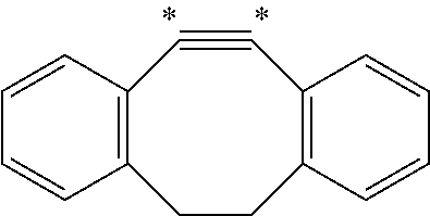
C1=CC2=C(C=C1)C#CC1=C(CC2)C=CC=C1
